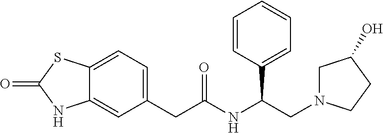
C12=CC(CC(NC(CN3CC(O)CC3)C3=CC=CC=C3)=O)=CC=C1SC(=O)N2
